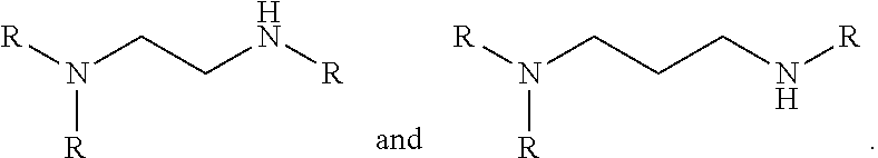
[R]N(CCCN[R])[R].[R]N(CCN[R])[R]
